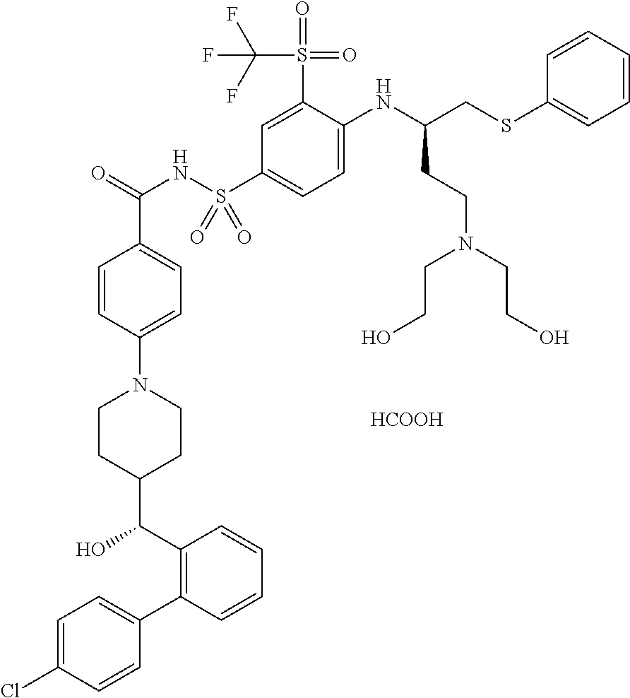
[HCOOH].C1=C(Cl)C=CC(C2=C(C(O)C3CCN(C4=CC=C(C(=O)NS(C5=CC=C(NC(CSC6=CC=CC=C6)CCN(CCO)CCO)C(S(C(F)(F)F)(=O)=O)=C5)(=O)=O)C=C4)CC3)C=CC=C2)=C1
